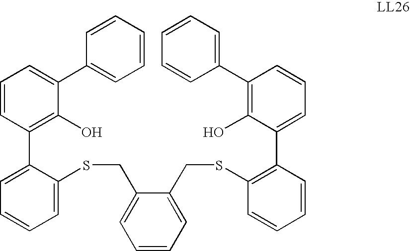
C1=C(SCC2=CC=CC=C2CSC2=C(C3=CC=CC(C4=CC=CC=C4)=C3O)C=CC=C2)C(C2=C(O)C(C3=CC=CC=C3)=CC=C2)=CC=C1
